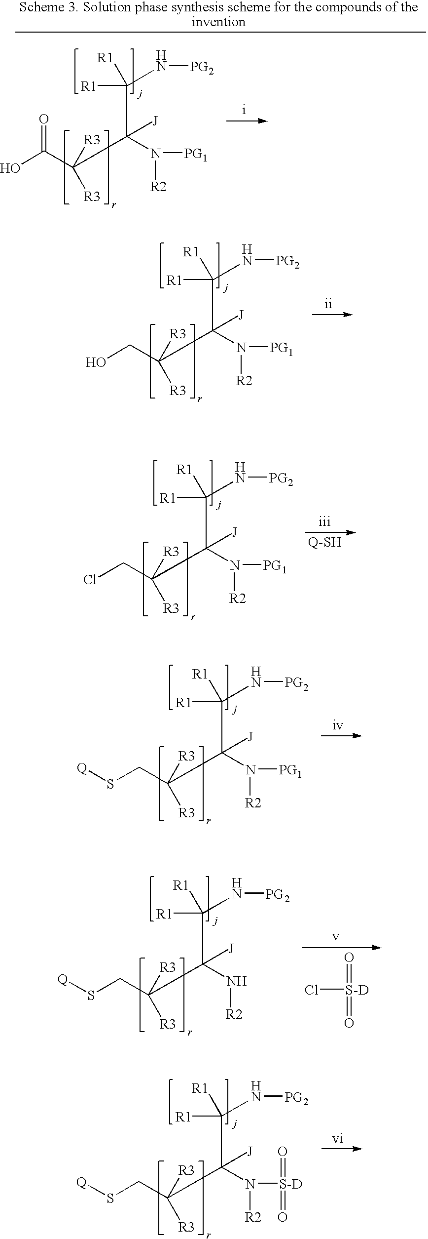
OC(C(C(N([R2])[PG1])(C([R1])(N[PG2])[R1])[J])([R3])[R3])=O.OCC(C(N([R2])[PG1])(C([R1])(N[PG2])[R1])[J])([R3])[R3].ClCC(C(N([R2])[PG1])(C([R1])(N[PG2])[R1])[J])([R3])[R3].S(CC(C(N([R2])[PG1])(C([R1])(N[PG2])[R1])[J])([R3])[R3])[Q].S(CC(C(N[R2])(C([R1])(N[PG2])[R1])[J])([R3])[R3])[Q].O=[S-D](Cl)=O.S(CC(C(N([R2])[S-D](=O)=O)(C([R1])(N[PG2])[R1])[J])([R3])[R3])[Q]
